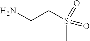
NCCS(=O)(C)=O
